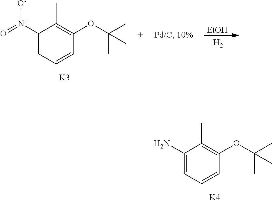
C1(N)=CC=CC(OC(C)(C)C)=C1C.[K4].C1([N+](=O)[O-])=CC=CC(OC(C)(C)C)=C1C.[K3].[EtOH].[H2]
